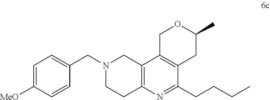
C1=C([MeO])C=CC(CN2CCC3=C(C2)C2=C(C(CCCC)=N3)CC(C)OC2)=C1
